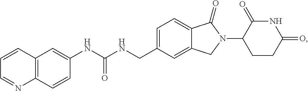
C1=C(CNC(NC2=CC3=C(C=C2)N=CC=C3)=O)C=C2C(=C1)C(=O)N(C1CCC(=O)NC1=O)C2
